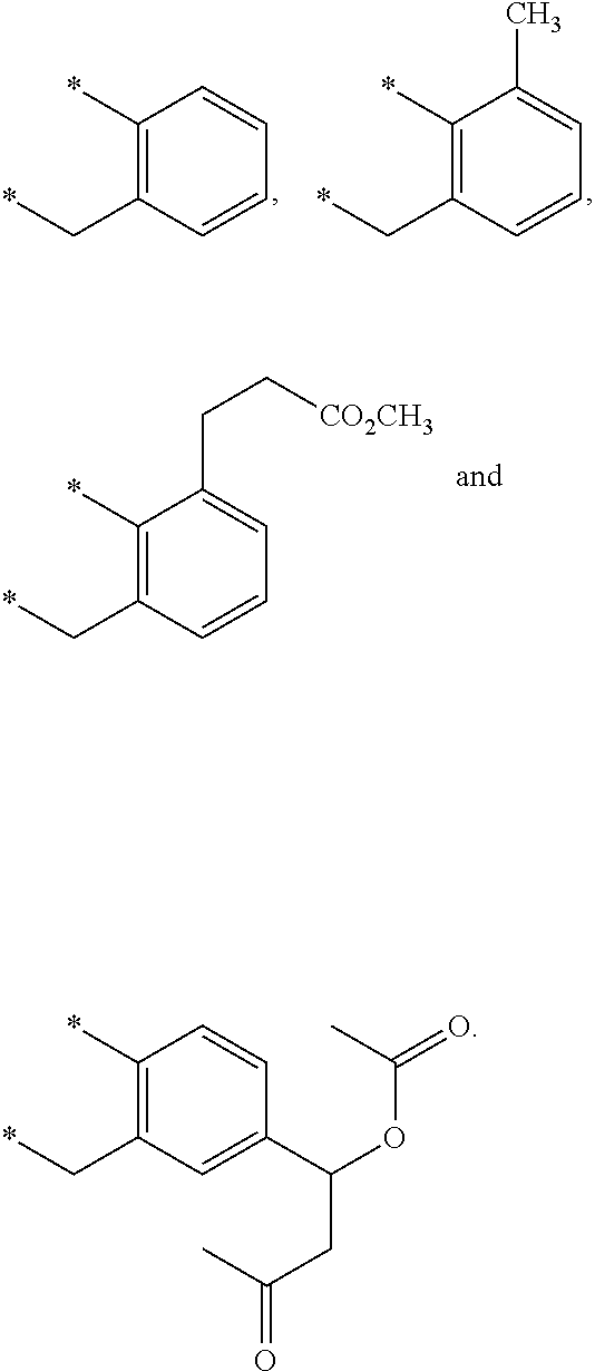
*CC1=C(*)C=CC(C(OC(=O)C)CC(=O)C)=C1.*CC1=C(*)C=CC=C1.*CC1=C(*)C(C)=CC=C1.*CC1=C(*)C(CC[CO2CH3])=CC=C1
